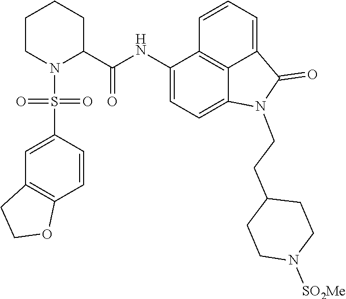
C1(NC(C2CCCCN2S(C2=CC3=C(C=C2)OCC3)(=O)=O)=O)=CC=C2C3=C1C=CC=C3C(=O)N2CCC1CCN([SO2Me])CC1
